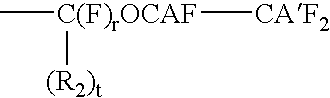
C[C(F)rOCAF]([CAF2])[(R2)t]
